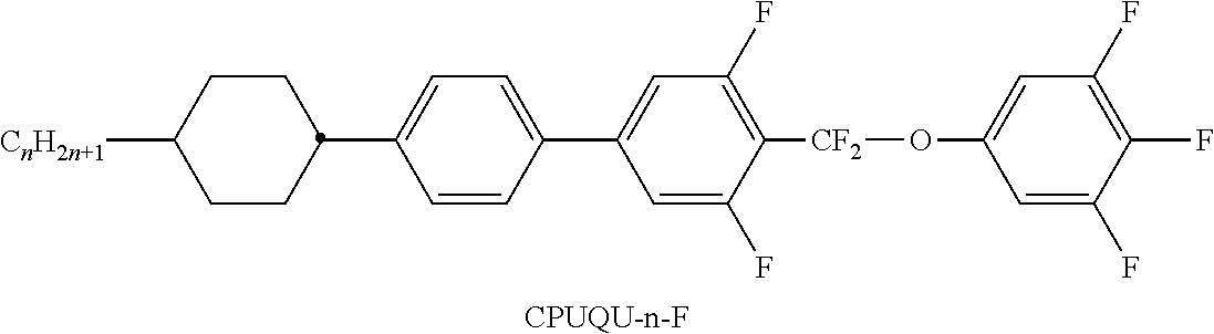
[CPUQU-n-F].C1=C(C2CCC([CnH2n+1])CC2)C=CC(C2=CC(F)=C([CF2]OC3=CC(F)=C(F)C(F)=C3)C(F)=C2)=C1
